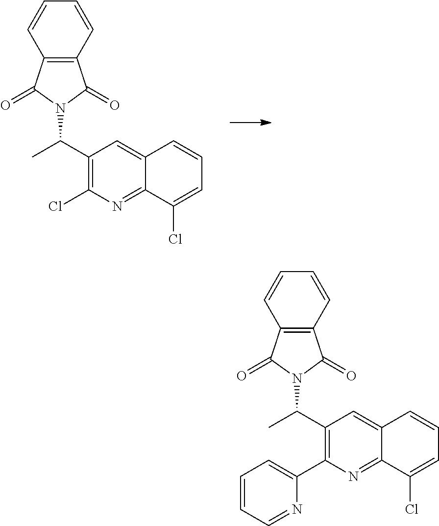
C1(C(C)N2C(=O)C3=C(C2=O)C=CC=C3)=C(Cl)N=C2C(=C1)C=CC=C2Cl.C1(C(C)N2C(=O)C3=C(C2=O)C=CC=C3)=C(C2=CC=CC=N2)N=C2C(=C1)C=CC=C2Cl
